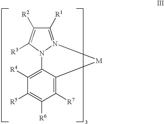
C1([R1])=N2N(C([R3])=C1[R2])C1=C([R4])C([R5])=C([R6])C([R7])=C1[M]2
